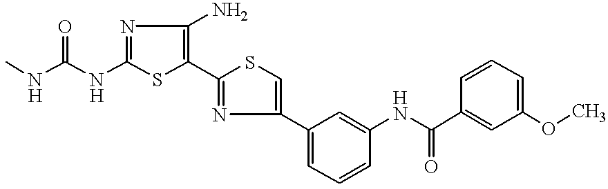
C1(NC(=O)NC)=NC(N)=C(C2=NC(C3=CC=CC(NC(=O)C4=CC(OC)=CC=C4)=C3)=CS2)S1
